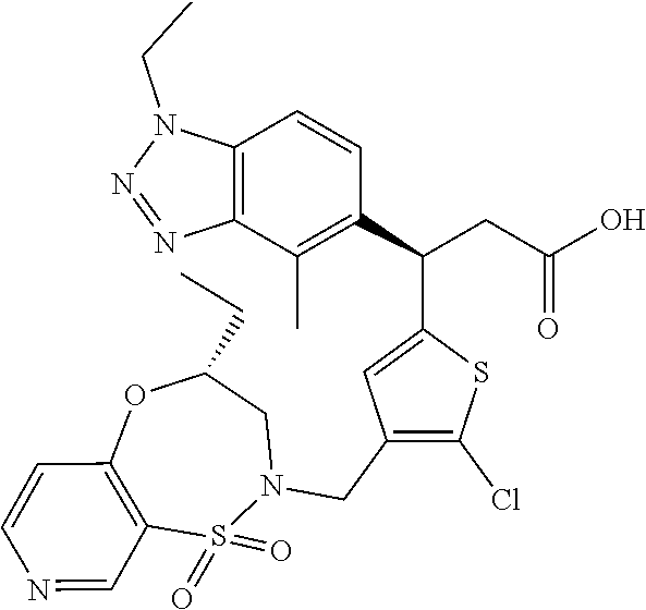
C12=C(C(C)=C(C(CC(O)=O)C3=CC(CN4CC(CC)OC5=C(S4(=O)=O)C=NC=C5)=C(Cl)S3)C=C1)N=NN2CC
